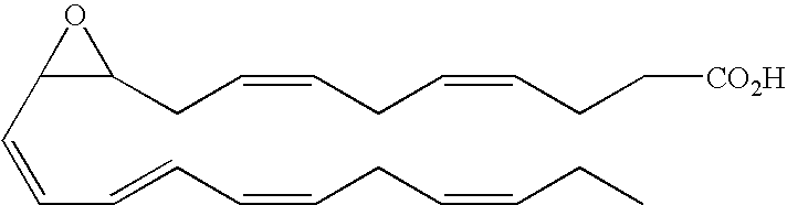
C1(C=CC=CC=CCC=CCC)C(CC=CCC=CCC[CO2H])O1
